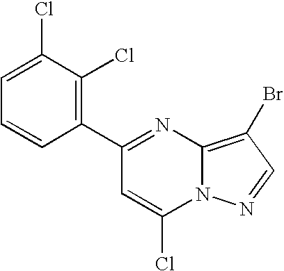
C1(C2=NC3=C(Br)C=NN3C(Cl)=C2)=C(Cl)C(Cl)=CC=C1
